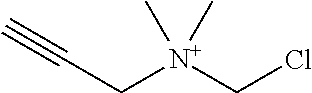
C(C[N+](CCl)(C)C)#C
